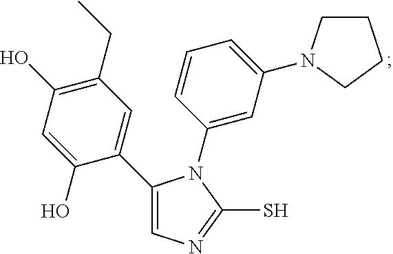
C1(C2=CN=C(S)N2C2=CC(N3CCCC3)=CC=C2)=CC(CC)=C(O)C=C1O
